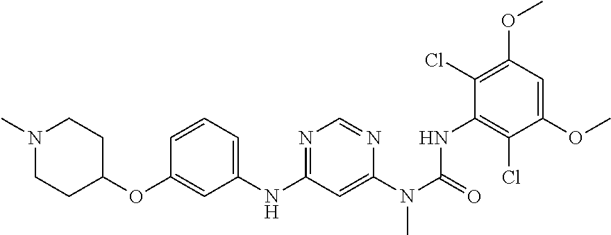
CN1CCC(OC2=CC(NC3=NC=NC(N(C(NC4=C(Cl)C(OC)=CC(OC)=C4Cl)=O)C)=C3)=CC=C2)CC1
